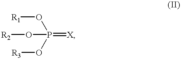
[R1]OP(=[X])(O[R3])O[R2]
